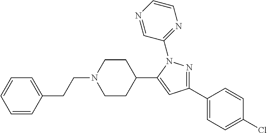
C1=CC(CCN2CCC(C3=CC(C4=CC=C(Cl)C=C4)=NN3C3=NC=CN=C3)CC2)=CC=C1
